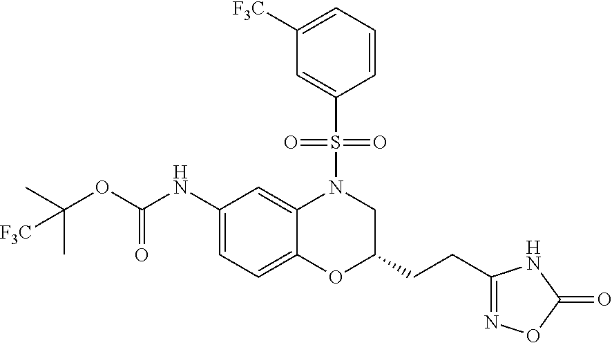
C1(NC(OC(C)(C)[F3C])=O)=CC=C2C(=C1)N(S(C1=CC([F3C])=CC=C1)(=O)=O)CC(CCC1=NOC(=O)N1)O2
